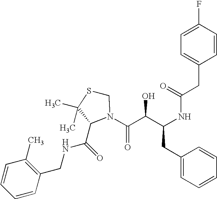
C1(CC(NC(=O)CC2=CC=C(F)C=C2)C(O)C(=O)N2C(C(NCC3=C(C)C=CC=C3)=O)C(C)(C)SC2)=CC=CC=C1
